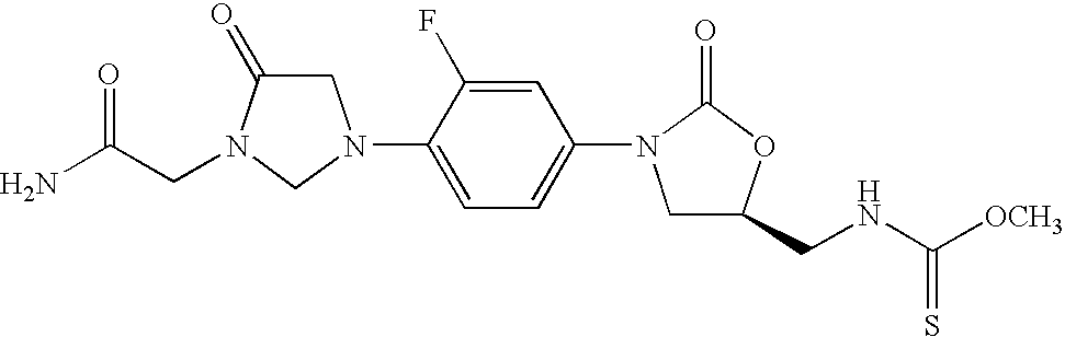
C1C(=O)N(CC(N)=O)CN1C1=CC=C(N2CC(CNC([OCH3])=S)OC2=O)C=C1F
